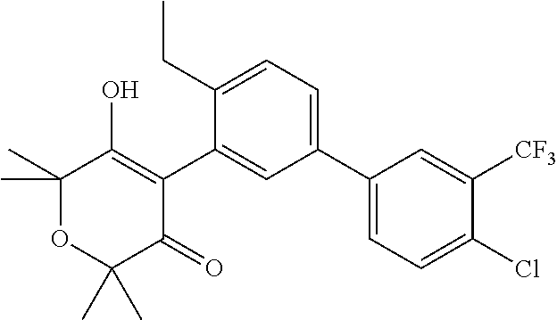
C1(C2=CC=C(Cl)C([CF3])=C2)=CC=C(CC)C(C2=C(O)C(C)(C)OC(C)(C)C2=O)=C1
